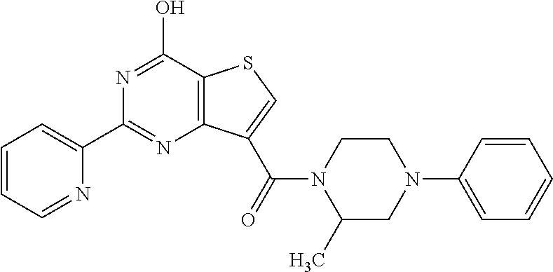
C1=CC=NC(C2=NC3=C(C(O)=N2)SC=C3C(=O)N2C(C)CN(C3=CC=CC=C3)CC2)=C1
